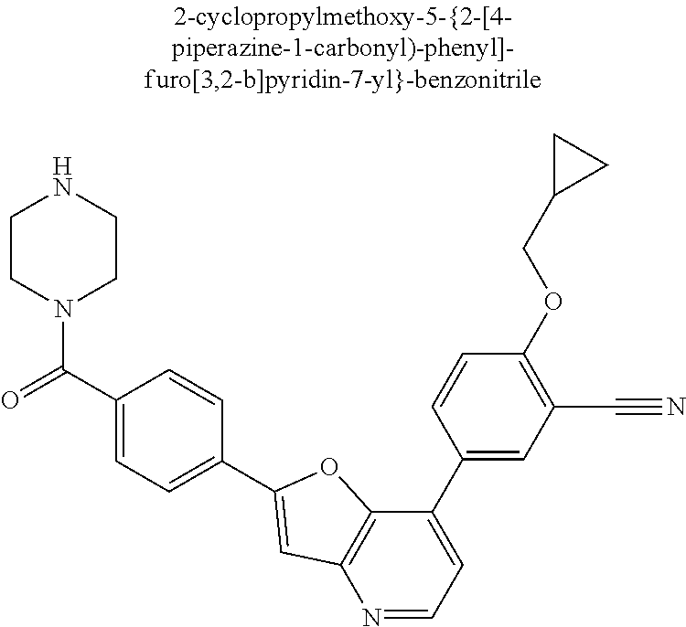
N1=CC=C(C2=CC(C#N)=C(OCC3CC3)C=C2)C2=C1C=C(C1=CC=C(C(=O)N3CCNCC3)C=C1)O2
